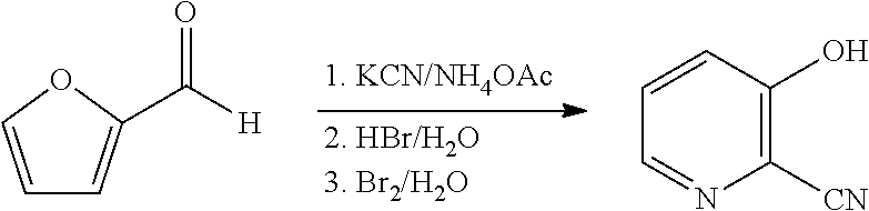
C1=COC(C([H])=O)=C1.C1([CN])=C(O)C=CC=N1
